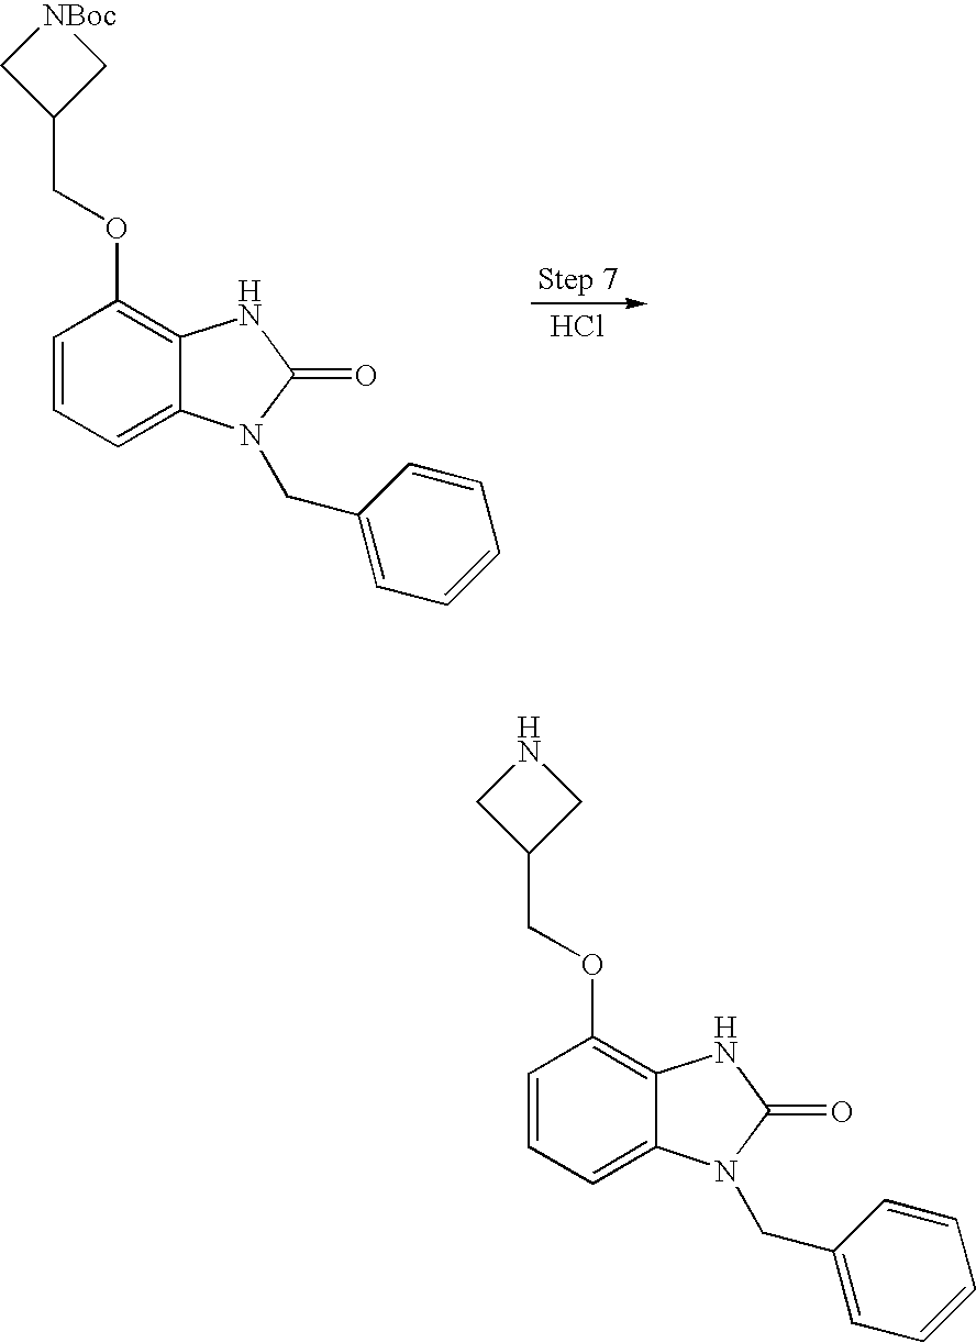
Cl.C1=CC=C2C(=C1OCC1C[NBoc]C1)NC(=O)N2CC1=CC=CC=C1.C1=CC=C2C(=C1OCC1CNC1)NC(=O)N2CC1=CC=CC=C1
